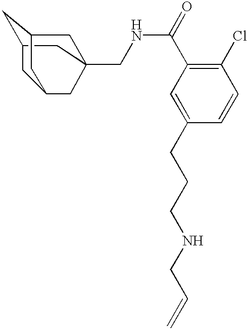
C12CC3(CNC(C4=C(Cl)C=CC(CCCNCC=C)=C4)=O)CC(CC(C3)C1)C2
